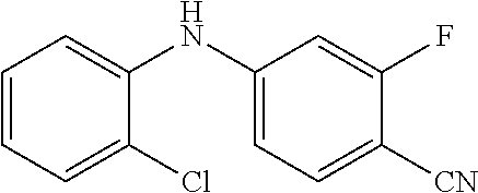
C1=CC=C(Cl)C(NC2=CC=C([CN])C(F)=C2)=C1
